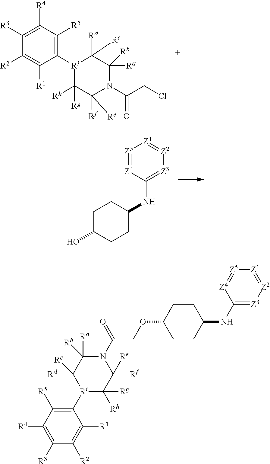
C1([R4])=C([R3])C([R2])=C([R1])C([Ri]2C([Rd])([Rc])C([Ra])([Rb])N(C(CCl)=O)C([Rf])([Re])C2([Rg])[Rh])=C1[R5].C1C(O)CCC(NC2=[Z3][Z2]=[Z1][Z5]=[Z4]2)C1.C1([Ri]2C([Rh])([Rg])C([Rf])([Re])N(C(COC3CCC(NC4=[Z3][Z2]=[Z1][Z5]=[Z4]4)CC3)=O)C([Ra])([Rb])C2([Rd])[Rc])=C([R5])C([R4])=C([R3])C([R2])=C1[R1]
